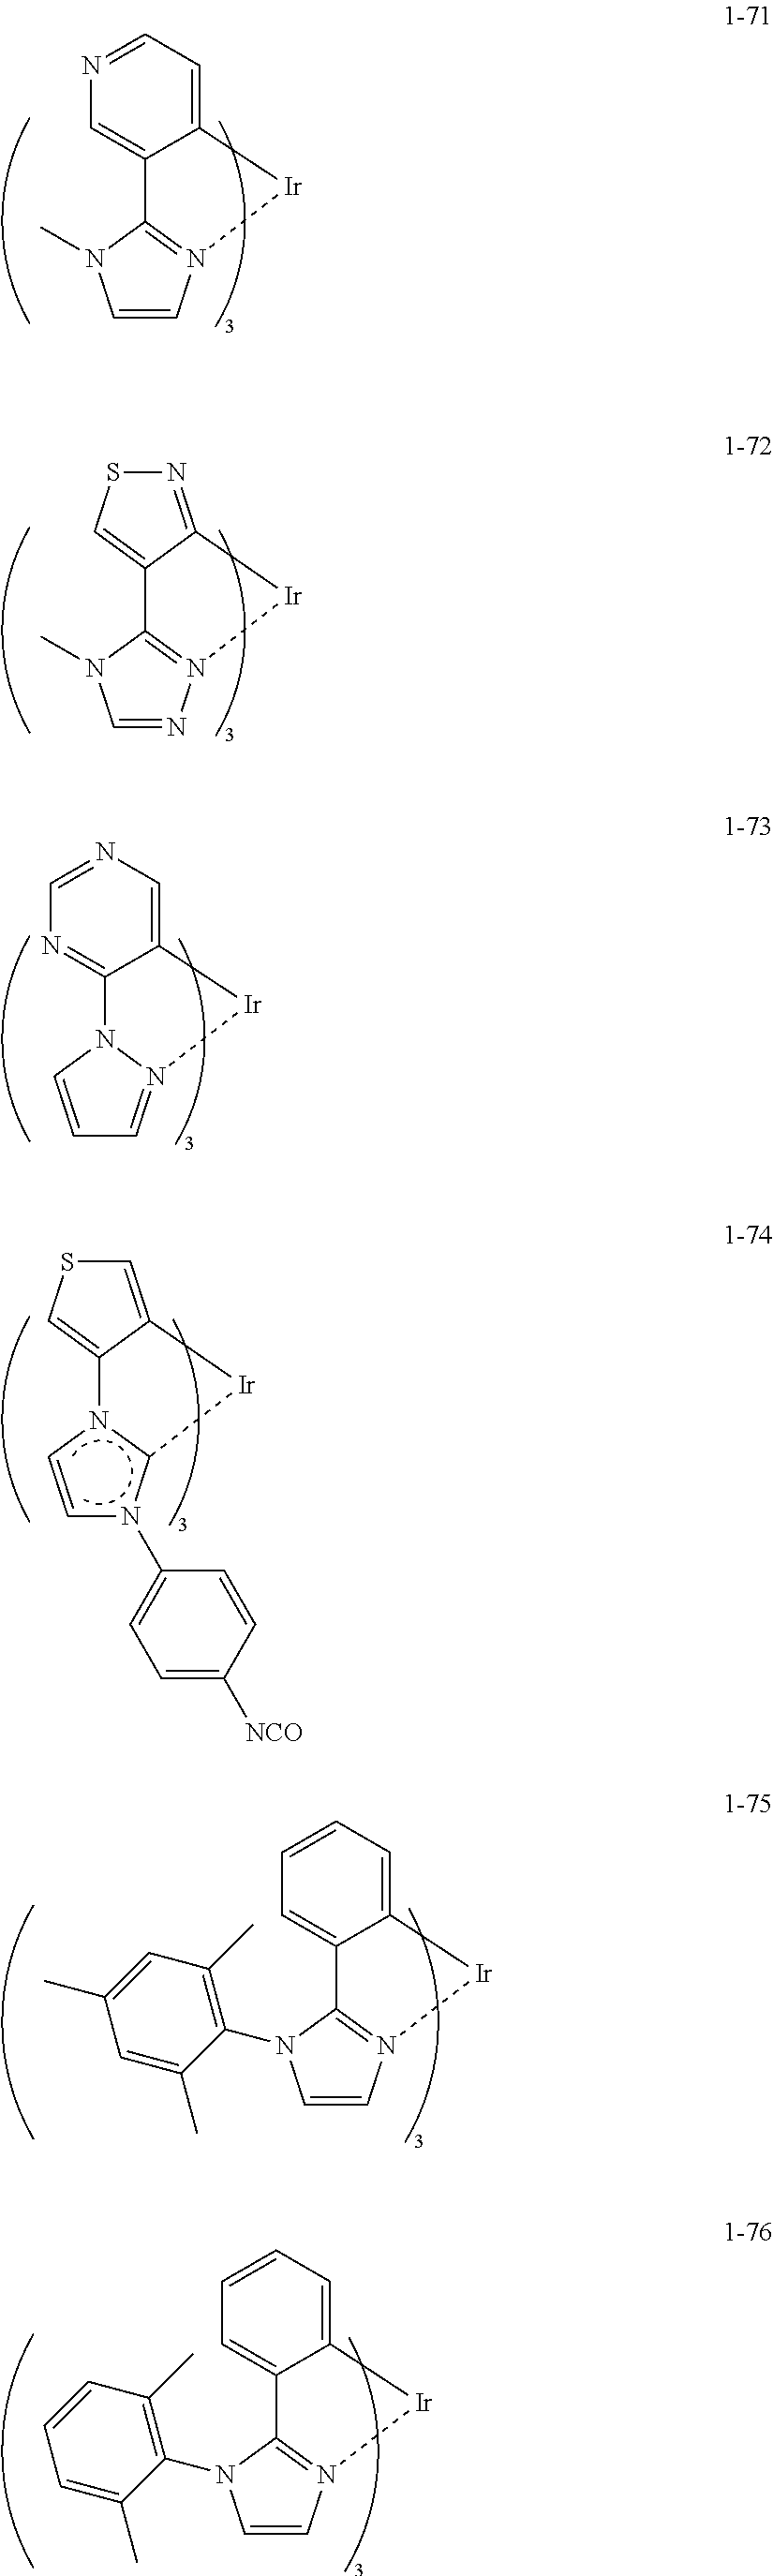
C12=CC=CC=C1C1=N(C=CN1C1=C(C)C=C(C)C=C1C)[Ir]2.C12=CC=CC=C1C1=N(C=CN1C1=C(C)C=CC=C1C)[Ir]2.C12=CC=NC=C1C1=N(C=CN1C)[Ir]2.C12=CSN=C1[Ir]N1=C2N(C)C=N1.C12=CN=CN=C1N1C=CC=N1[Ir]2.C12=CSC=C1[Ir]C1N2C=CN1C1=CC=C([NCO])C=C1
